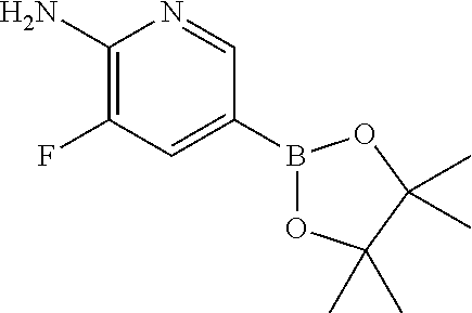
C1(N)=C(F)C=C(B2OC(C)(C)C(C)(C)O2)C=N1
